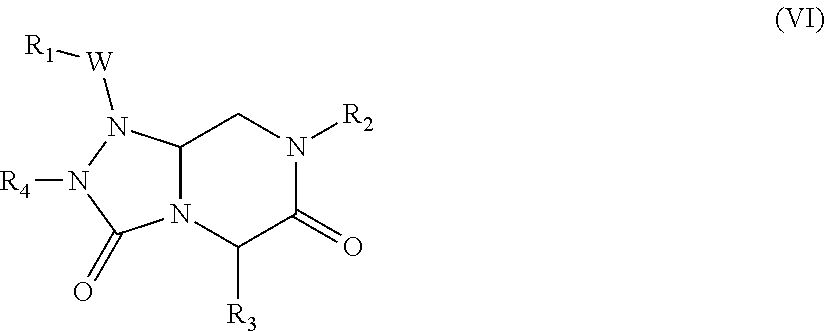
C12N(C([R3])C(=O)N([R2])C1)C(=O)N([R4])N2[W][R1]
